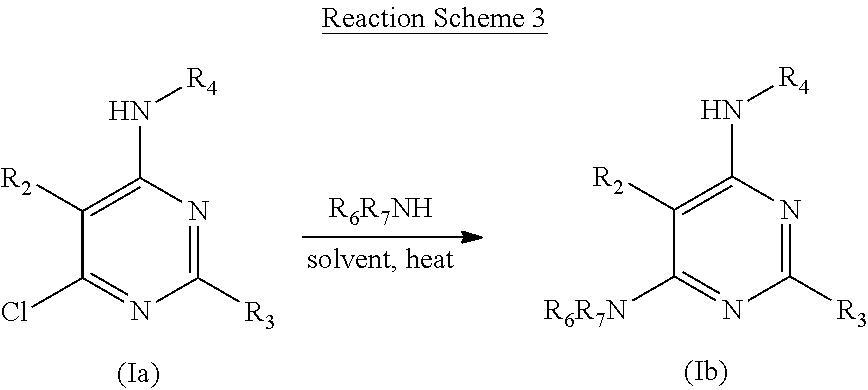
C1([R2])=C(N[R4])N=C([R3])N=C1[R6R7N].C1([R2])=C(N[R4])N=C([R3])N=C1Cl
